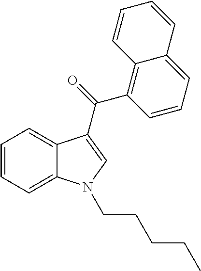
C1=CC=C2C(=C1)C(C(=O)C1=C3C(=CC=C1)C=CC=C3)=CN2CCCCC
